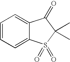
C1=CC=C2C(=C1)C(=O)C(C)(C)S2(=O)=O
